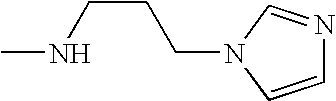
C(CCNC)N1C=CN=C1
